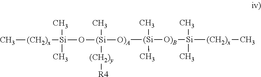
C[(CH2)x][Si](C)(C)O[(Si]([O)A][(Si]([O)B][Si]([(CH2)x]C)(C)C)(C)C)(C)[(CH2)y][R4]
